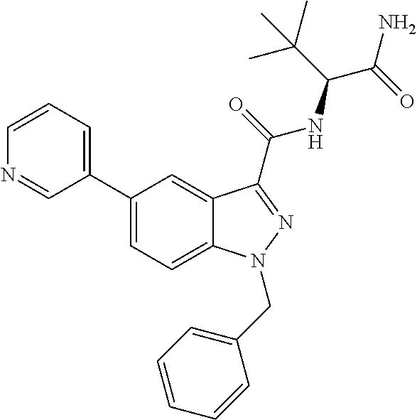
C1(C2=CC=CN=C2)=CC=C2C(=C1)C(C(=O)NC(C(=O)N)C(C)(C)C)=NN2CC1=CC=CC=C1
